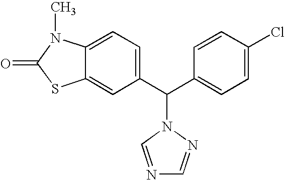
C12=CC(C(C3=CC=C(Cl)C=C3)N3N=CN=C3)=CC=C1N(C)C(=O)S2
